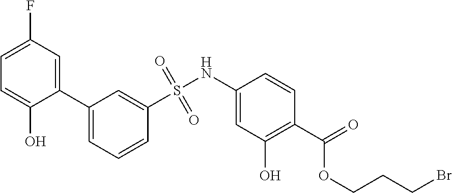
FC1=CC=C(O)C(C2=CC=CC(S(NC3=CC(O)=C(C(=O)OCCCBr)C=C3)(=O)=O)=C2)=C1
